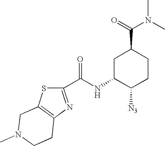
C1C(NC(=O)C2=NC3=C(S2)CN(C)CC3)C([N3])CCC1C(=O)N(C)C
